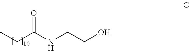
CCC(NCCO)=O
